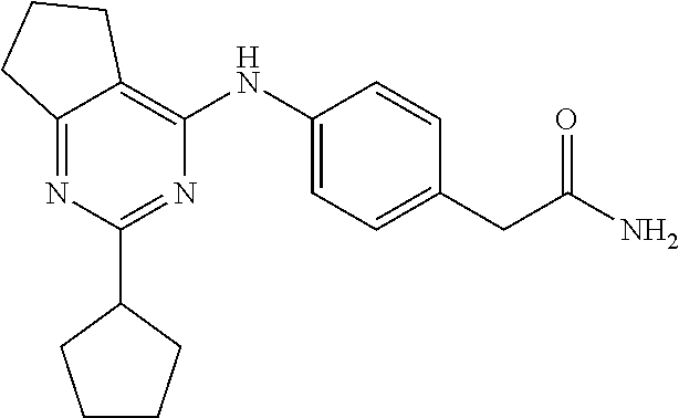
C12=NC(C3CCCC3)=NC(NC3=CC=C(CC(N)=O)C=C3)=C1CCC2
